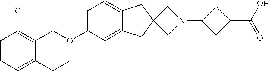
C1=C(OCC2=C(Cl)C=CC=C2CC)C=C2C(=C1)CC1(C2)CN(C2CC(C(O)=O)C2)C1
